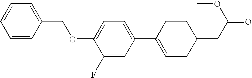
C1(F)=CC(C2=CCC(CC(=O)OC)CC2)=CC=C1OCC1=CC=CC=C1
